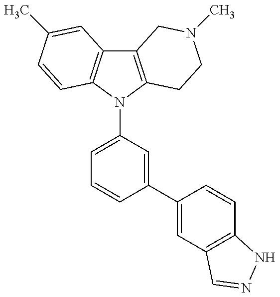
C12=C(N(C3=CC=CC(C4=CC5=C(C=C4)NN=C5)=C3)C3=C1C=C(C)C=C3)CCN(C)C2
